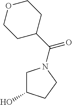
C1C(O)CCN1C(C1CCOCC1)=O
